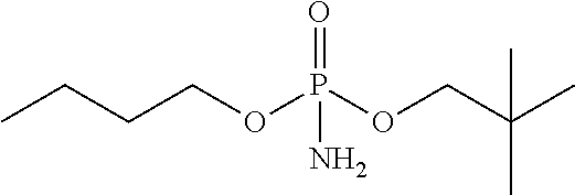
CCCCOP(OCC(C)(C)C)(=O)N
